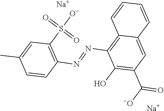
C1=CC(N=NC2=C3C(=CC(C([-O])=O)=C2O)C=CC=C3)=C(S(=O)(=O)[O-])C=C1C.[Na].[Na]
